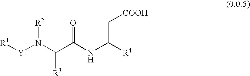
O=C(NC([R4])C[COOH])C([R3])N([R2])[Y][R1]
